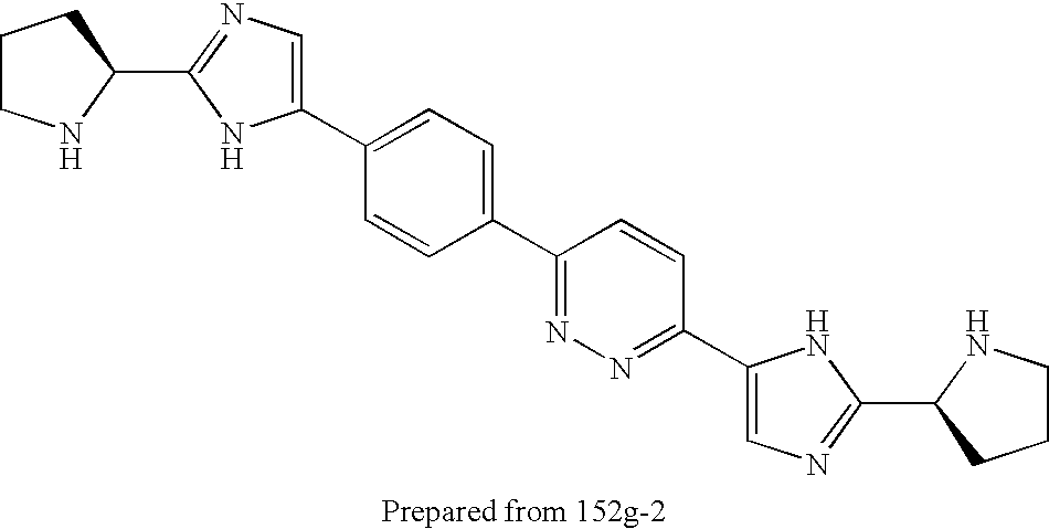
C1(C2=NC=C(C3=CC=C(C4=NN=C(C5=CN=C(C6CCCN6)N5)C=C4)C=C3)N2)CCCN1
